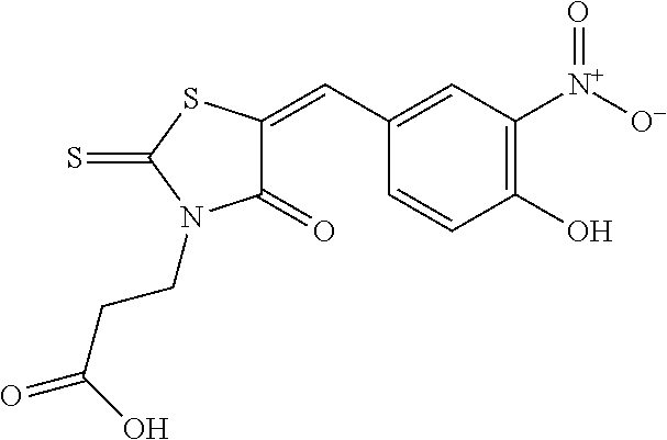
C1(=O)N(CCC(=O)O)C(=S)SC1=CC1=CC([N+]([O-])=O)=C(O)C=C1
